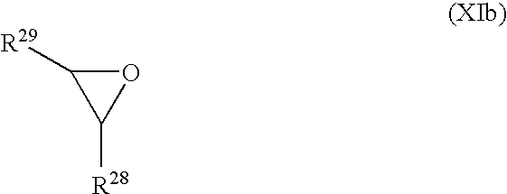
O1C([R29])C1[R28]
